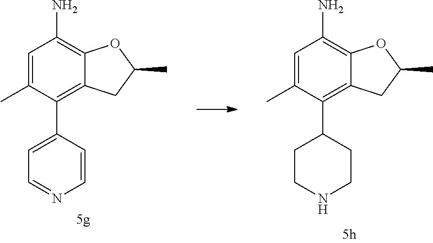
C1=C(C)C(C2=CC=NC=C2)=C2C(=C1N)OC(C)C2.C1=C(C)C(C2CCNCC2)=C2C(=C1N)OC(C)C2
